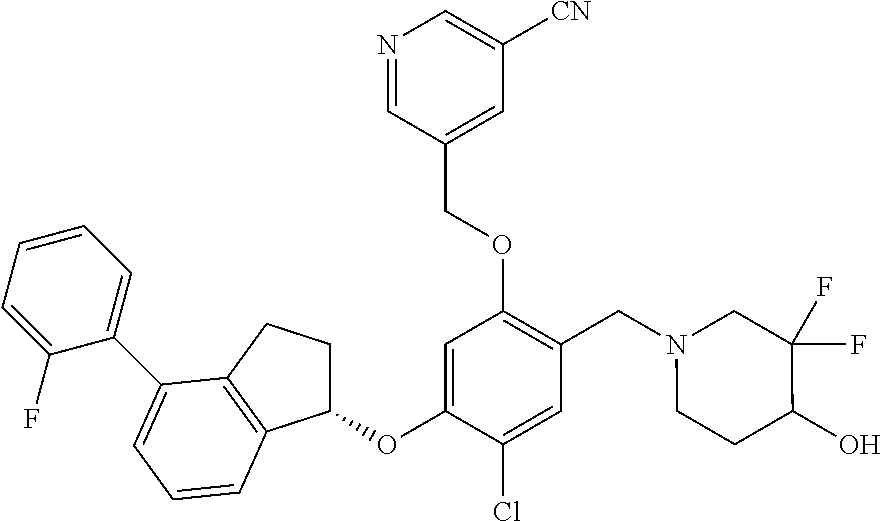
C1=C(OC2CCC3=C2C=CC=C3C2=CC=CC=C2F)C(Cl)=CC(CN2CC(F)(F)C(O)CC2)=C1OCC1=CC([CN])=CN=C1
